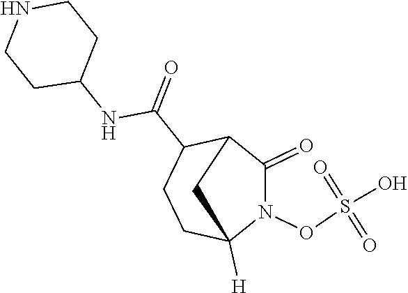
N1(OS(O)(=O)=O)C(=O)C2C(C(=O)NC3CCNCC3)CCC1([H])C2
